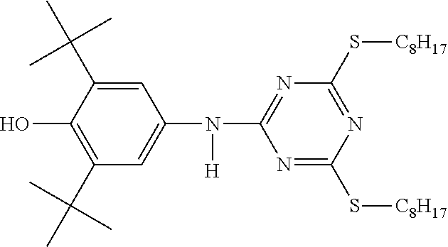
C1=C(C(C)(C)C)C(O)=C(C(C)(C)C)C=C1N([H])C1=NC(S[C8H17])=NC(S[C8H17])=N1
